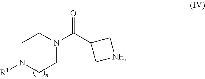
C1N([R1])CCN(C(C2C[NH]C2)=O)C1
